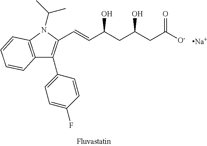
[Na].C12=C(N(C(C)C)C(C=CC(CC(CC([O-])=O)O)O)=C1C1=CC=C(F)C=C1)C=CC=C2
